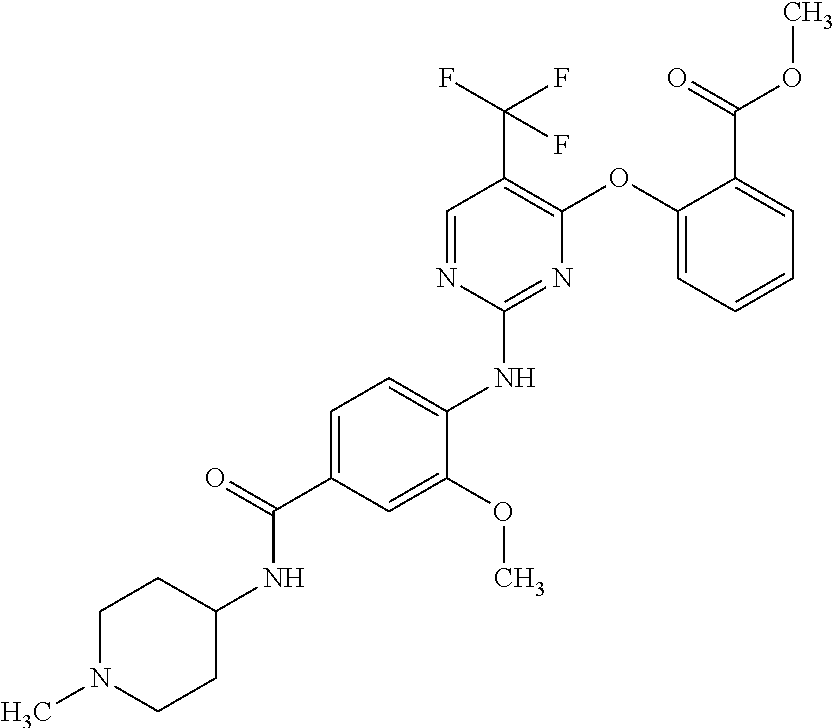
C1=C(C(=O)NC2CCN(C)CC2)C=C(OC)C(NC2=NC(OC3=CC=CC=C3C(OC)=O)=C(C(F)(F)F)C=N2)=C1
